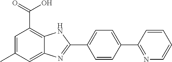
C1=CC(C2=NC=CC=C2)=CC=C1C1=NC2=CC(C)=CC(C(=O)O)=C2N1
